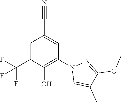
C1=C(C(F)(F)F)C(O)=C(N2C=C(C)C(OC)=N2)C=C1C#N
